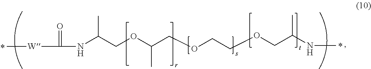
O(C(COCCOCC(C)NC)C)CC(NC([W]C)=O)C
